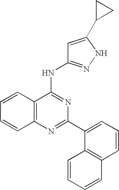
C12=C(N=C(C3=CC=CC4=C3C=CC=C4)N=C1NC1=NNC(C3CC3)=C1)C=CC=C2
